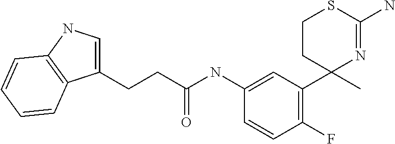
C1(NC(CCC2=CNC3=C2C=CC=C3)=O)=CC(C2(C)N=C(N)SCC2)=C(F)C=C1
